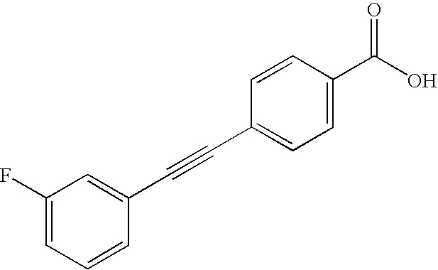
C1(F)=CC=CC(C#CC2=CC=C(C(O)=O)C=C2)=C1
